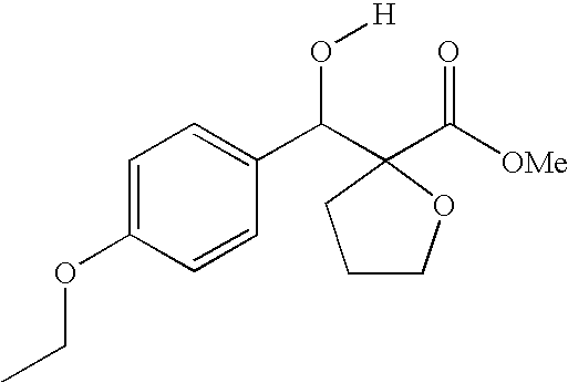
C1=C(OCC)C=CC(C(C2(C([OMe])=O)CCCO2)O[H])=C1
